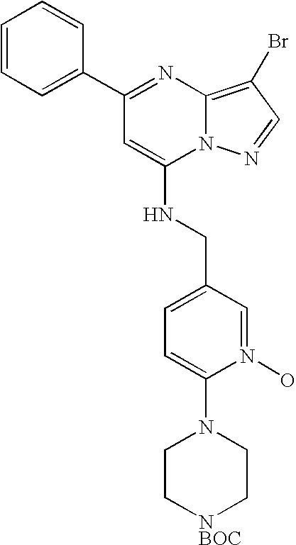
C1=CC=C(C2=NC3=C(Br)C=NN3C(NCC3=CC=C(N4CC[NBOC]CC4)N(O)=C3)=C2)C=C1
